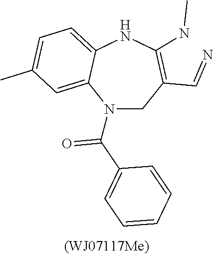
N1(C(=O)C2=CC=CC=C2)CC(C=N)=C(NC)NC2=CC=C(C)C=C12
